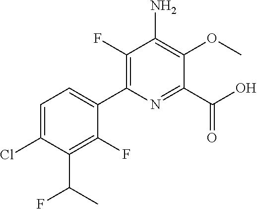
C1(F)=C(C2=CC=C(Cl)C(C(C)F)=C2F)N=C(C(O)=O)C(OC)=C1N
